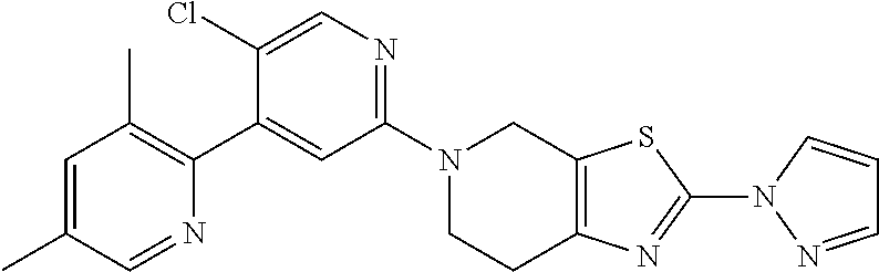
N1(C2=NC=C(Cl)C(C3=C(C)C=C(C)C=N3)=C2)CCC2=C(C1)SC(N1N=CC=C1)=N2
